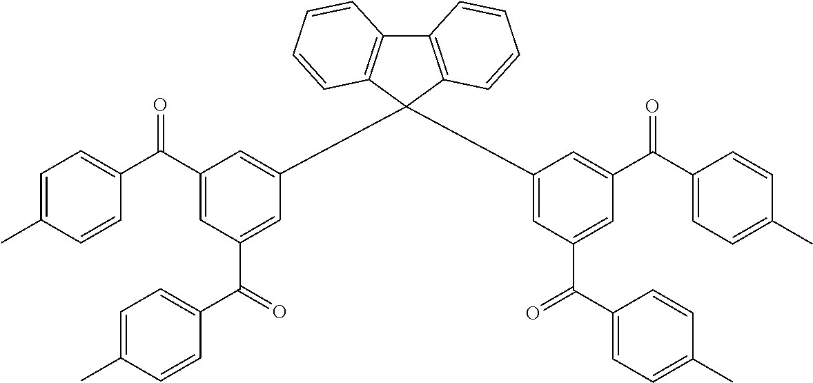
C12=C(C(C3=CC(C(C4=CC=C(C)C=C4)=O)=CC(C(=O)C4=CC=C(C)C=C4)=C3)(C3=CC(C(=O)C4=CC=C(C)C=C4)=CC(C(C4=CC=C(C)C=C4)=O)=C3)C3=C1C=CC=C3)C=CC=C2
